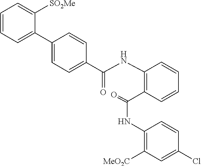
C1=CC=C(C2=CC=C(C(NC3=C(C(=O)NC4=C([MeO2C])C=C(Cl)C=C4)C=CC=C3)=O)C=C2)C([SO2Me])=C1
